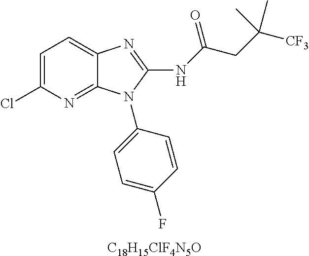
C1=C(Cl)N=C2C(=C1)N=C(NC(=O)CC(C)([CF3])C)N2C1=CC=C(F)C=C1.[C18H15ClF4N5O]
